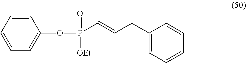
C1(OP(=O)(C=CCC2=CC=CC=C2)[OEt])=CC=CC=C1
